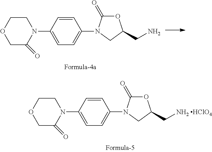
C1=CC(N2CCOCC2=O)=CC=C1N1C(=O)OC(CN)C1.C1=CC(N2CCOCC2=O)=CC=C1N1C(=O)OC(C[NH2 HClO4])C1
